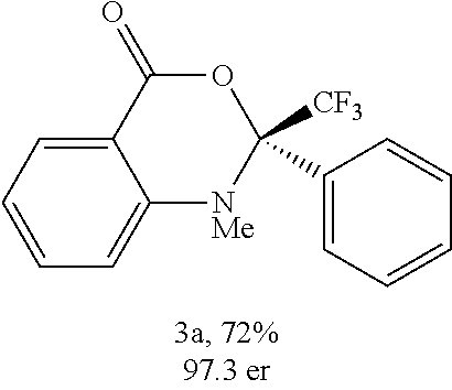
C1=CC=C2C(=C1)[NMe]C(C1=CC=CC=C1)([CF3])OC2=O
